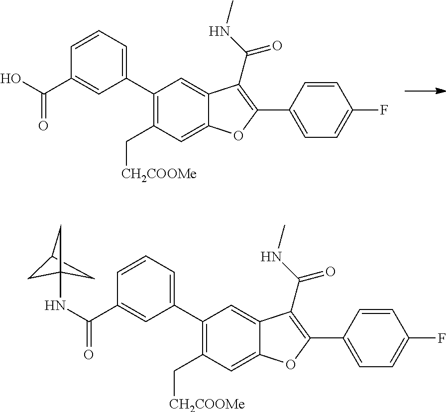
C1(C2=CC=CC(C(NC34CC(C3)C4)=O)=C2)=C(C[CH2COOMe])C=C2C(=C1)C(C(=O)NC)=C(C1=CC=C(F)C=C1)O2.C1(C2=CC=CC(C(O)=O)=C2)=C(C[CH2COOMe])C=C2C(=C1)C(C(=O)NC)=C(C1=CC=C(F)C=C1)O2
